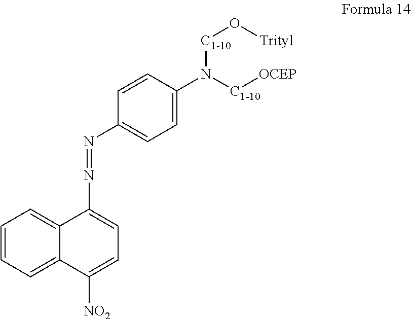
C1=CC=C2C(=C1)C(N=NC1=CC=C(N([C1-10][OCEP])[C1-10]O[Trityl])C=C1)=CC=C2[NO2]
